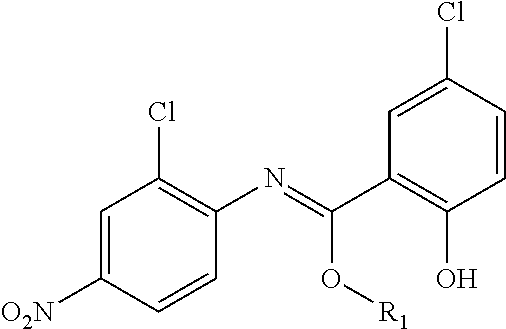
C1=C([O2N])C=CC(N=C(C2=C(O)C=CC(Cl)=C2)O[R1])=C1Cl
